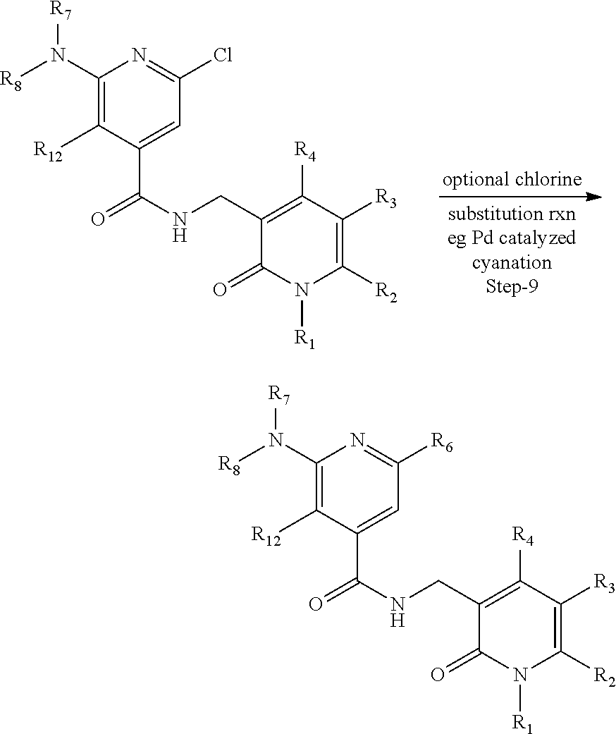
C1(N([R7])[R8])=C([R12])C(C(NCC2=C([R4])C([R3])=C([R2])N([R1])C2=O)=O)=CC(Cl)=N1.C1(N([R7])[R8])=C([R12])C(C(NCC2=C([R4])C([R3])=C([R2])N([R1])C2=O)=O)=CC([R6])=N1
